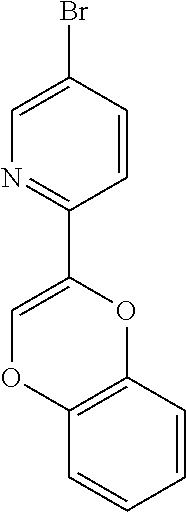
O1C2=C(OC=C1C1=NC=C(Br)C=C1)C=CC=C2
